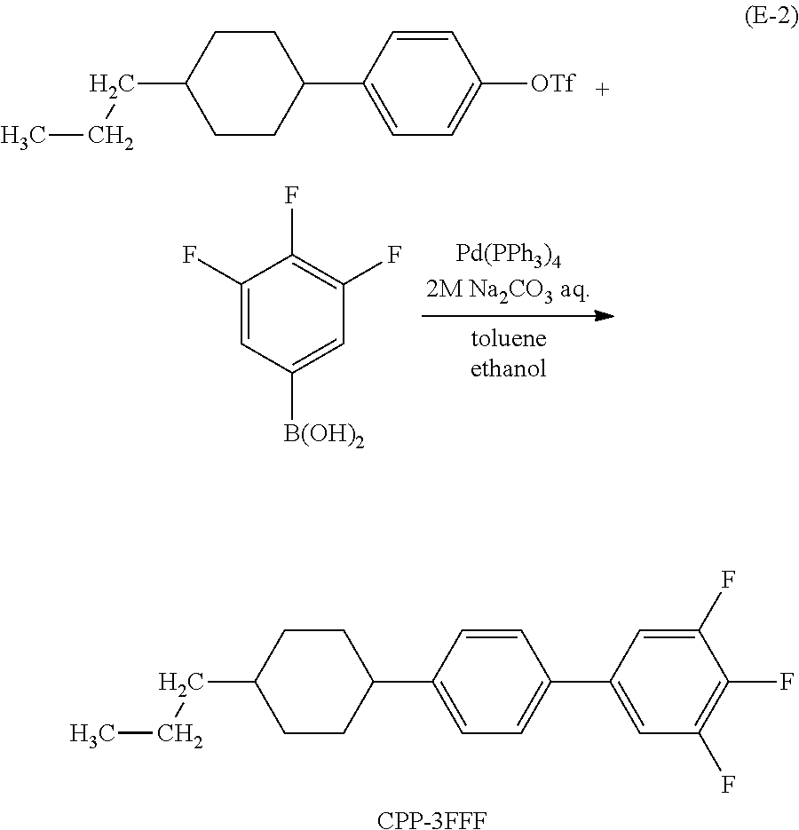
C1(C2=CC=C([OTf])C=C2)CCC(CCC)CC1.C1(C2=CC=C(C3=CC(F)=C(F)C(F)=C3)C=C2)CCC(CCC)CC1.[CPP-3FFF].C1(F)=CC([B(OH)2])=CC(F)=C1F
